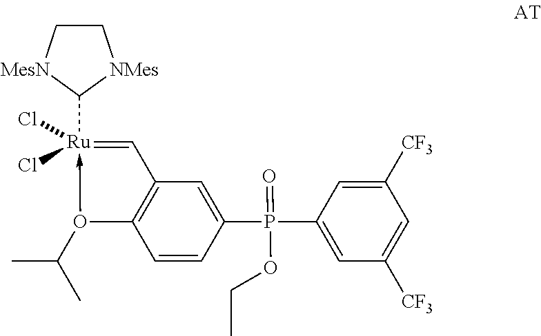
C1C[MesN]C([Ru]2(Cl)(Cl)-O(C(C)C)C3=C(C=2)C=C(P(C2=CC([CF3])=CC([CF3])=C2)(=O)OCC)C=C3)[NMes]1
